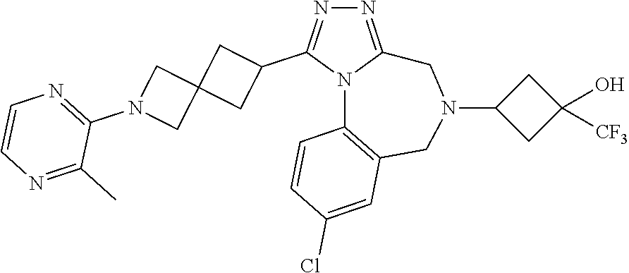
N1=C2N(C(C3CC4(C3)CN(C3=NC=CN=C3C)C4)=N1)C1=C(CN(C3CC(O)([CF3])C3)C2)C=C(Cl)C=C1
